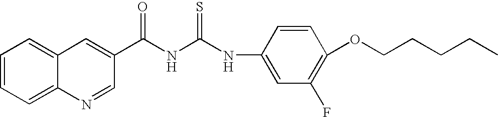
C12=CC=CC=C1N=CC(C(NC(NC1=CC(F)=C(OCCCCC)C=C1)=S)=O)=C2
